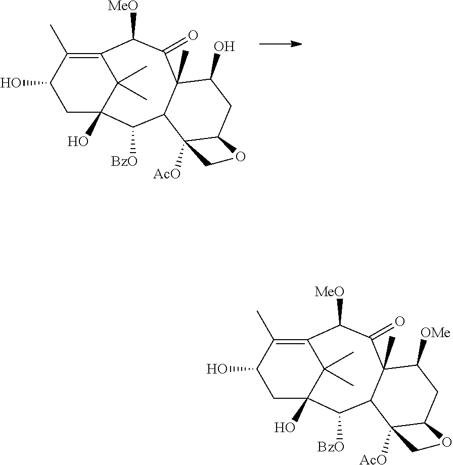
C1C2(O)C(C)(C)C(=C(C)C1O)C([MeO])C(=O)C1(C)C(C2[BzO])C2([AcO])C(CC1O)OC2.C1C2(O)C(C)(C)C(=C(C)C1O)C([MeO])C(=O)C1(C)C(C2[BzO])C2([AcO])C(CC1[OMe])OC2
